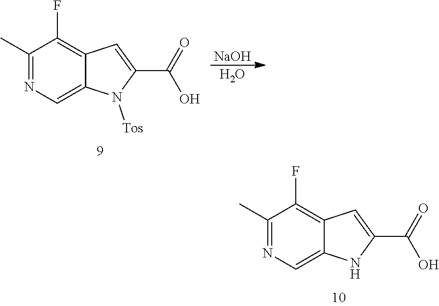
[NaOH].O.C1(C)=NC=C2C(=C1F)C=C(C(=O)O)N2[Tos].C1(C)=NC=C2C(=C1F)C=C(C(=O)O)N2
